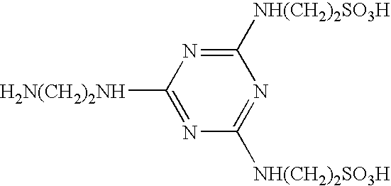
[NH(CH2)2SO3H]C1=NC([H2N(CH2)2NH])=NC([NH(CH2)2SO3H])=N1
